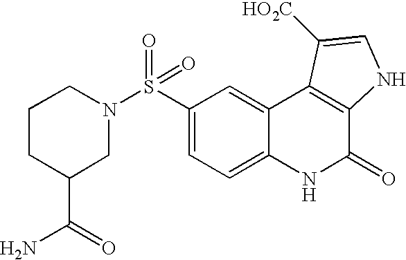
C1(S(=O)(=O)N2CCCC(C(N)=O)C2)=CC=C2C(=C1)C1=C(C(=O)N2)NC=C1[HO2C]
